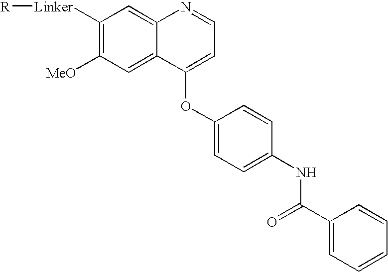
C1([Linker][R])=C([MeO])C=C2C(=C1)N=CC=C2OC1=CC=C(NC(C2=CC=CC=C2)=O)C=C1
